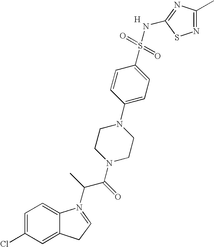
C1=C(Cl)C=C2C(=C1)N(C(C(N1CCN(C3=CC=C(S(=O)(=O)NC4=NC(C)=NS4)C=C3)CC1)=O)C)=CC2.[H]
